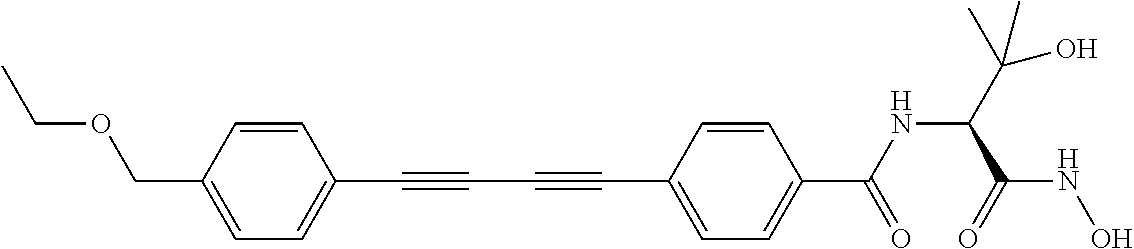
C1=CC(COCC)=CC=C1C#CC#CC1=CC=C(C(NC(C(O)(C)C)C(=O)NO)=O)C=C1
